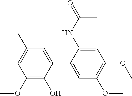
C1(OC)=C(O)C(C2=CC(OC)=C(OC)C=C2NC(=O)C)=CC(C)=C1
